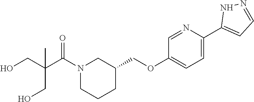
C1CC(COC2=CC=C(C3=CC=NN3)N=C2)CN(C(C(CO)(CO)C)=O)C1
